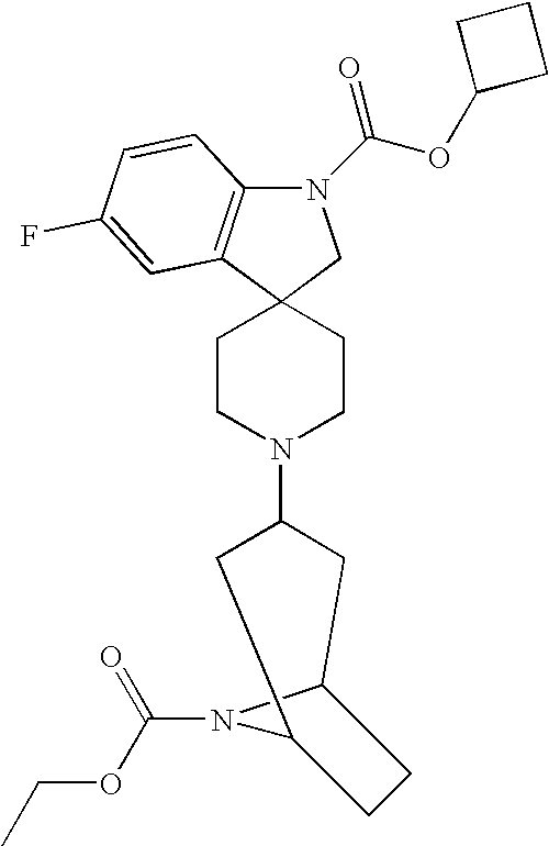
N1(C(=O)OC2CCC2)C2=C(C3(C1)CCN(C1CC4N(C(=O)OCC)C(C1)CC4)CC3)C=C(F)C=C2
